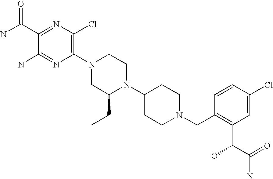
C1(C(N)=O)=NC(Cl)=C(N2CC(CC)N(C3CCN(CC4=C(C(C(N)=O)O)C=C(Cl)C=C4)CC3)CC2)N=C1N
